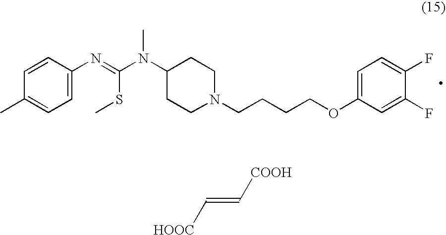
C1=C(N=C(N(C)C2CCN(CCCCOC3=CC=C(F)C(F)=C3)CC2)SC)C=CC(C)=C1.[HOOC]C=C[COOH]
